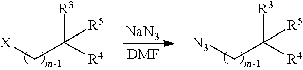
[X]CC([R4])([R3])[R5].[N3]CC([R4])([R3])[R5].[NaN3].[DMF]
